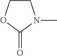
C1COC(=O)N1C
